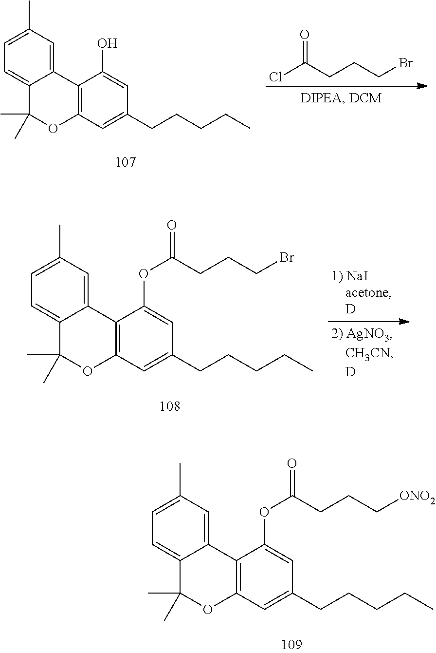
ClC(CCCBr)=O.C1=C(C)C=C2C(=C1)C(C)(C)OC1=C2C(O)=CC(CCCCC)=C1.C1=C(C)C=C2C(=C1)C(C)(C)OC1=C2C(OC(CCCBr)=O)=CC(CCCCC)=C1.C1=C(C)C=C2C(=C1)C(C)(C)OC1=C2C(OC(CCC[ONO2])=O)=CC(CCCCC)=C1
